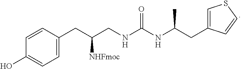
C1=CC(CC(CNC(NC(CC2=CSC=C2)C)=O)[NHFmoc])=CC=C1O
